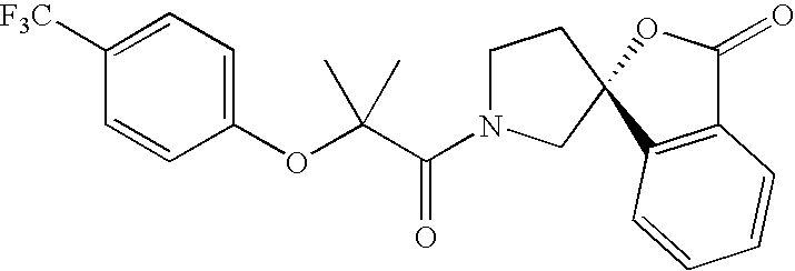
C1(OC(C(N2CCC3(C2)C2=C(C(=O)O3)C=CC=C2)=O)(C)C)=CC=C([F3C])C=C1
